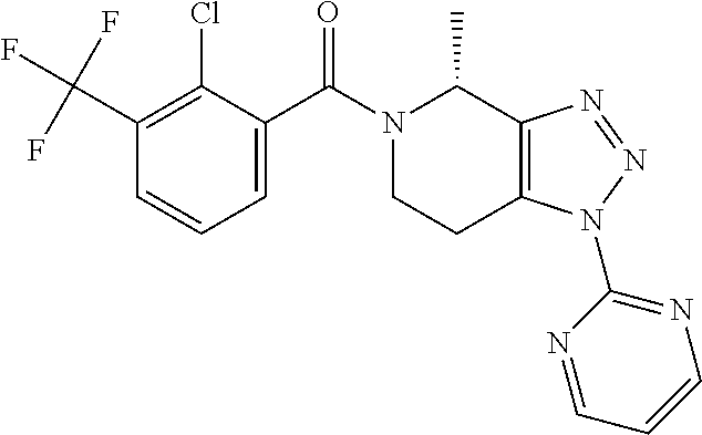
C1(C(F)(F)F)=C(Cl)C(C(N2CCC3=C(C2C)N=NN3C2=NC=CC=N2)=O)=CC=C1
